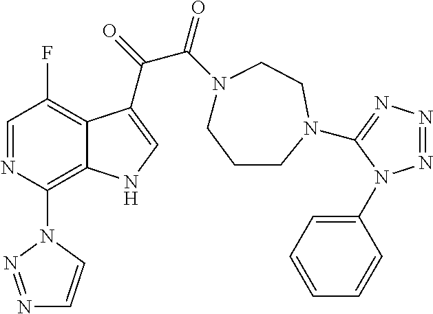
C1=NC(N2N=NC=C2)=C2C(=C1F)C(C(C(=O)N1CCCN(C3=NN=NN3C3=CC=CC=C3)CC1)=O)=CN2
